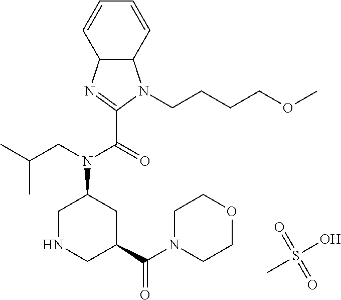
C1=CC=CC2C1N(CCCCOC)C(C(=O)N(CC(C)C)C1CNCC(C(N3CCOCC3)=O)C1)=N2.S(O)(C)(=O)=O
